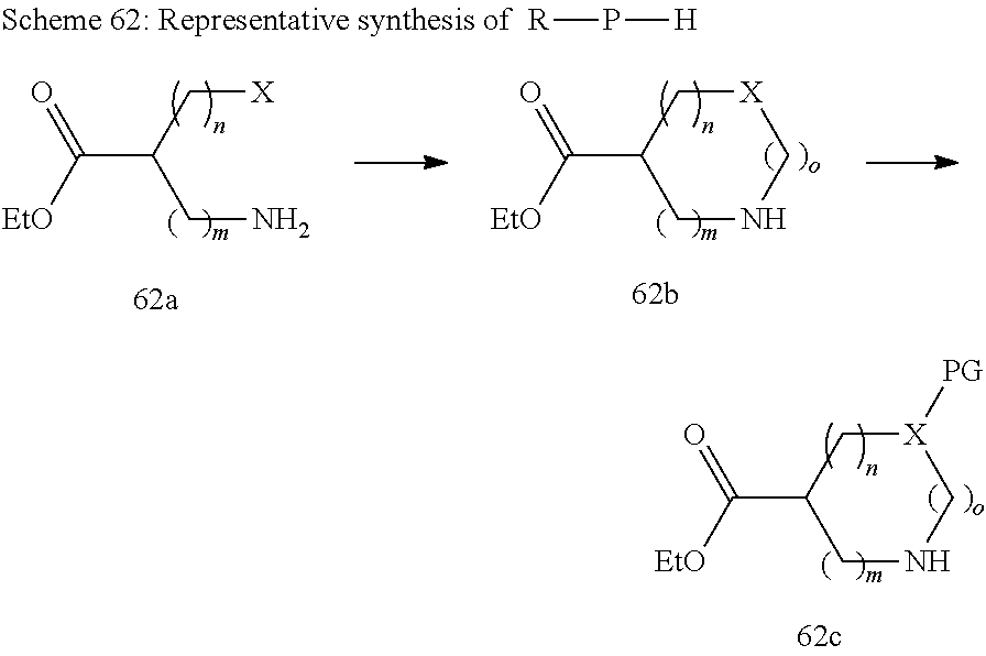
C(C1CNC[X]([PG])C1)(=O)[EtO].[R]P[H].C(C1CNC[X]C1)(=O)[EtO].C(C(CN)C[X])(=O)[EtO]
